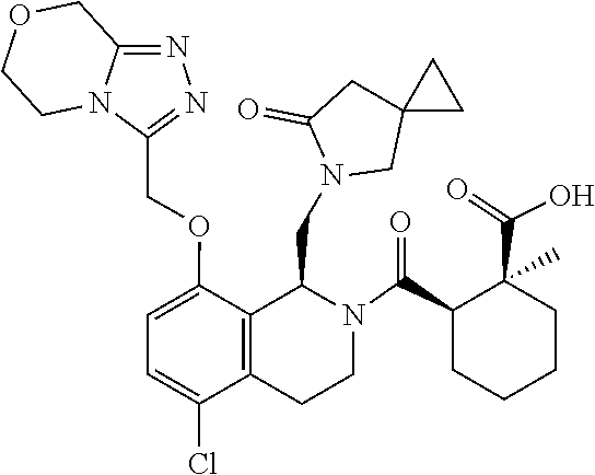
C12(CN(CC3C4=C(C(Cl)=CC=C4OCC4=NN=C5N4CCOC5)CCN3C(C3CCCCC3(C(=O)O)C)=O)C(=O)C1)CC2
